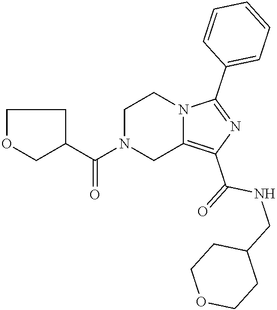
C1N(C(=O)C2COCC2)CC2=C(C(=O)NCC3CCOCC3)N=C(C3=CC=CC=C3)N2C1
